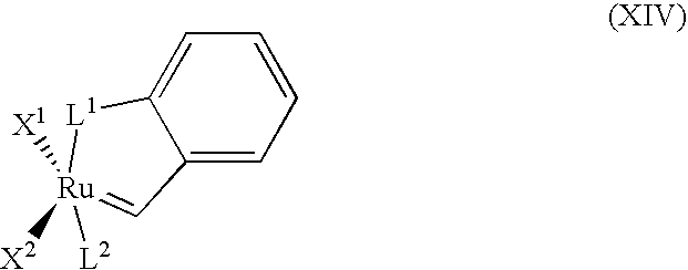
C12=CC=CC=C1[L1][Ru]([X2])([L2])([X1])=C2
